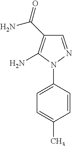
C1=C(N2N=CC(C(N)=O)=C2N)C=CC(C)=C1
